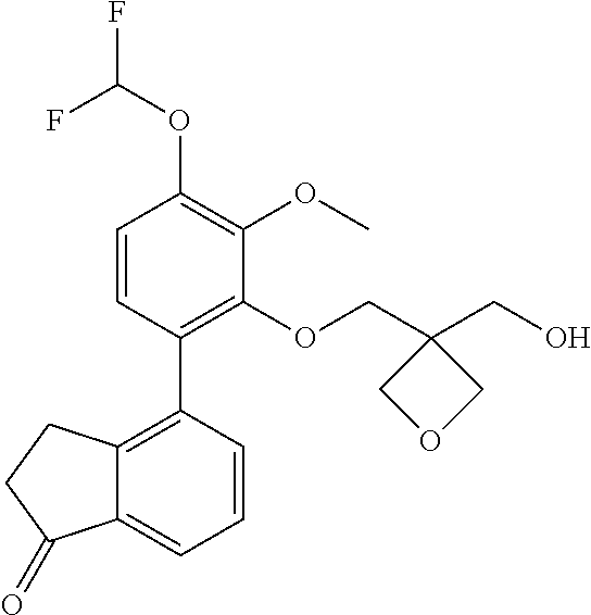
C1=CC(C2=C3C(=CC=C2)C(=O)CC3)=C(OCC2(CO)COC2)C(OC)=C1OC(F)F
